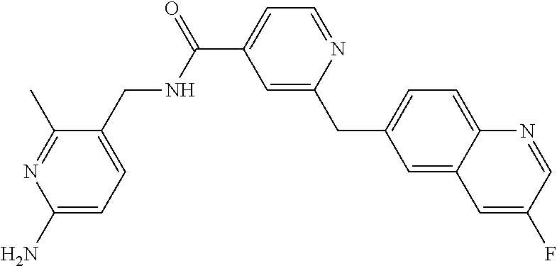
C1=C(CC2=CC(C(=O)NCC3=CC=C(N)N=C3C)=CC=N2)C=C2C(=C1)N=CC(F)=C2
